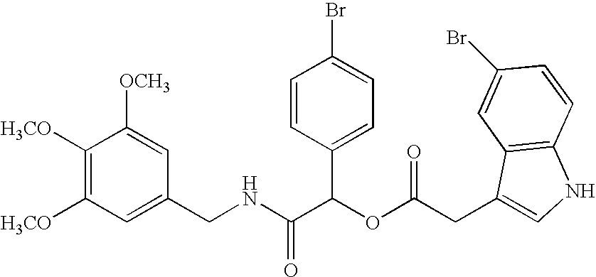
C1(CNC(C(OC(=O)CC2=CNC3=C2C=C(Br)C=C3)C2=CC=C(Br)C=C2)=O)=CC([H3CO])=C([H3CO])C([OCH3])=C1
